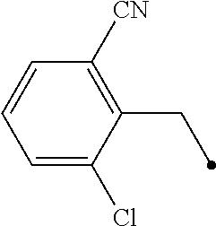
C1=C(Cl)C(CC)=C([CN])C=C1
